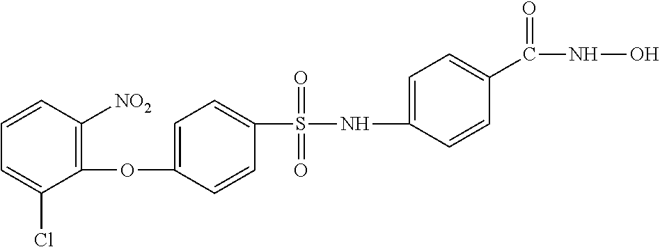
C1(S(NC2=CC=C(C(NO)=O)C=C2)(=O)=O)=CC=C(OC2=C([NO2])C=CC=C2Cl)C=C1
